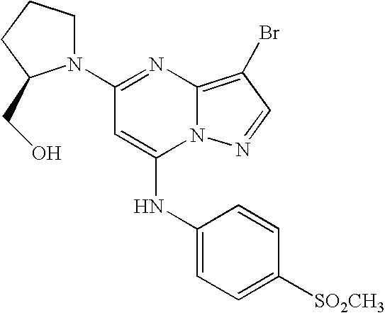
N1(C2=NC3=C(Br)C=NN3C(NC3=CC=C([SO2CH3])C=C3)=C2)CCCC1CO
